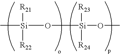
C[Si]([R21])([R22])O[Si]([R23])([R24])OC
